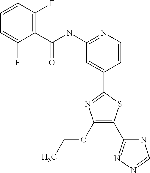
C1(OCC)=C(C2=NN=CN2)SC(C2=CC(NC(C3=C(F)C=CC=C3F)=O)=NC=C2)=N1
